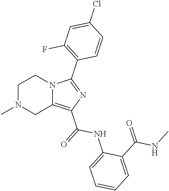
C1N(C)CC2=C(C(=O)NC3=CC=CC=C3C(=O)NC)N=C(C3=C(F)C=C(Cl)C=C3)N2C1
